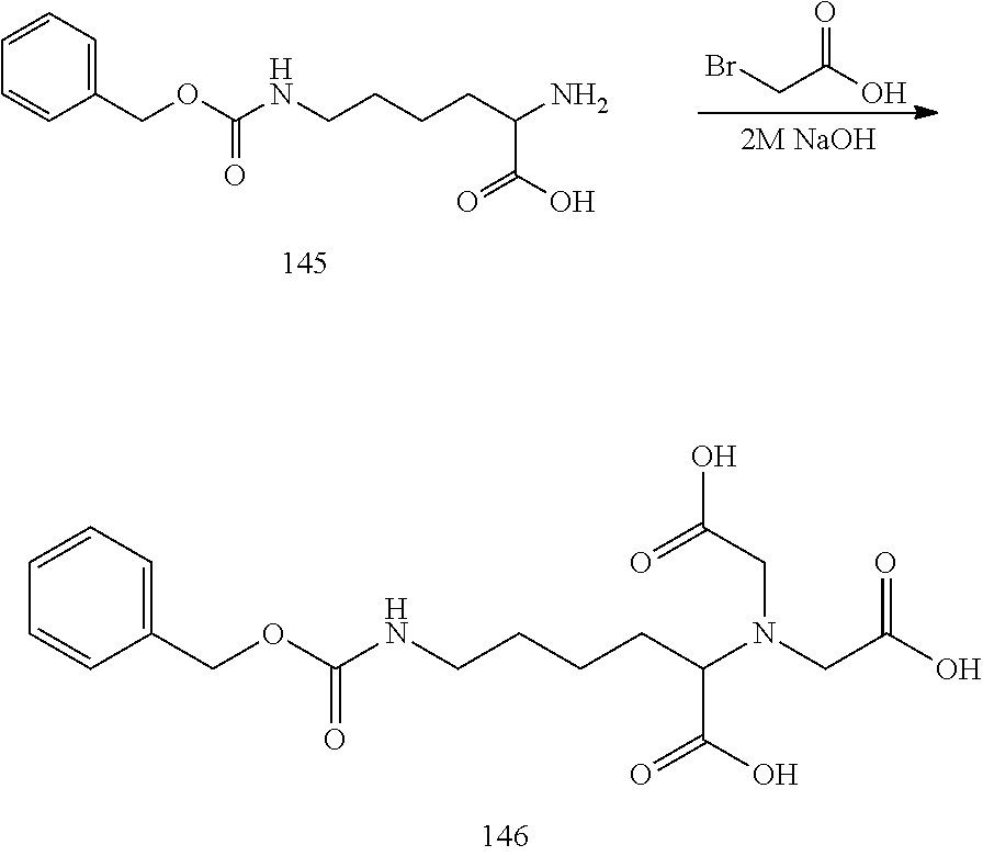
BrCC(O)=O.C1(COC(NCCCCC(N)C(O)=O)=O)=CC=CC=C1.C1(COC(NCCCCC(N(CC(O)=O)CC(O)=O)C(O)=O)=O)=CC=CC=C1
